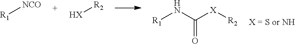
[R1][NCO].[HX][R2].[R1]NC([X][R2])=O
